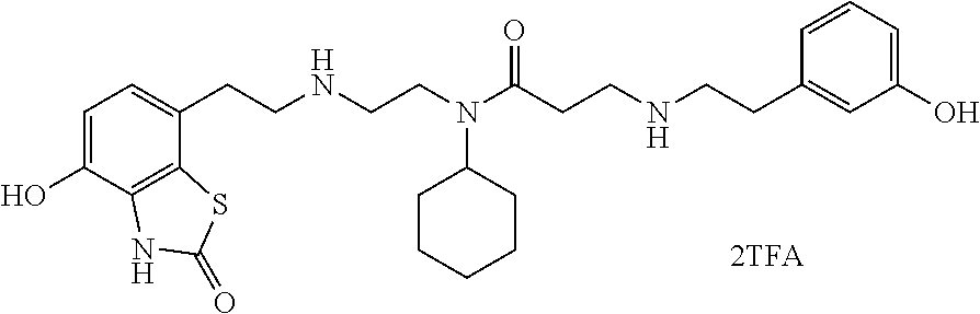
C1=C(O)C2=C(C(CCNCCN(C(CCNCCC3=CC(O)=CC=C3)=O)C3CCCCC3)=C1)SC(=O)N2
